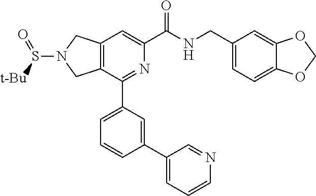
C12=C(C(C3=CC=CC(C4=CC=CN=C4)=C3)=NC(C(NCC3=CC=C4C(=C3)OCO4)=O)=C1)CN(S([t-Bu])=O)C2
